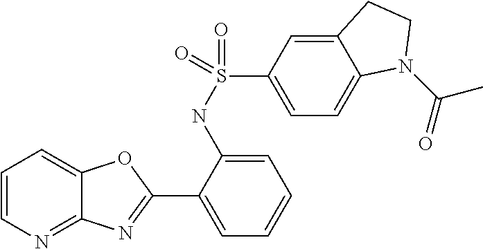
C1(NS(C2=CC=C3C(=C2)CCN3C(C)=O)(=O)=O)=CC=CC=C1C1=NC2=NC=CC=C2O1
